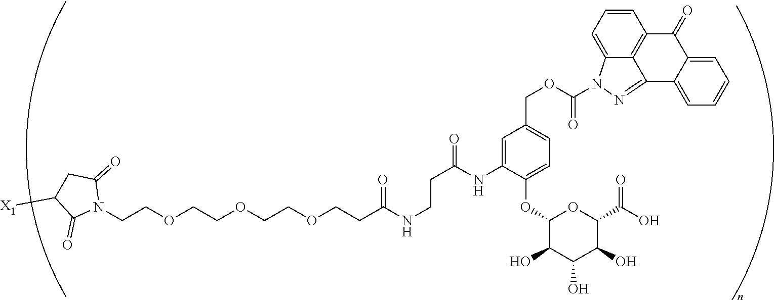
C(COCCOCCOCCC(NCCC(NC1=CC(COC(=O)N2C3=CC=CC4=C3C(=N2)C2=CC=CC=C2C4=O)=CC=C1OC1C(O)C(O)C(O)C(C(=O)O)O1)=O)=O)N1C(=O)CC([X1])C1=O
